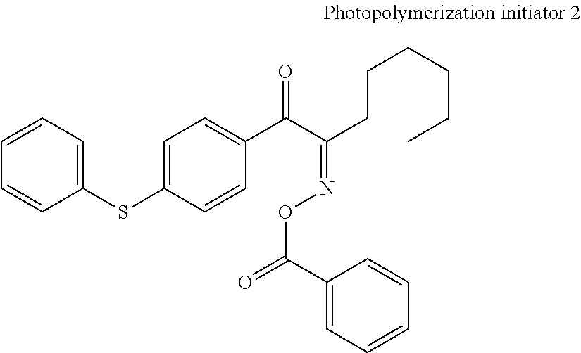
C1(SC2=CC=C(C(=O)C(=NOC(C3=CC=CC=C3)=O)CCCCCC)C=C2)=CC=CC=C1
